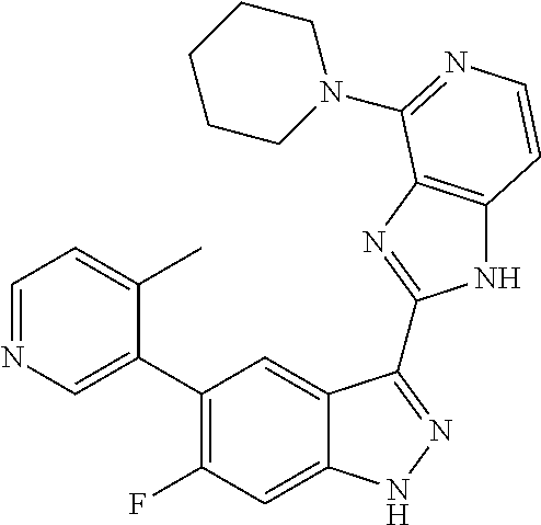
C1=C(C2=C(F)C=C3C(=C2)C(C2=NC4=C(N2)C=CN=C4N2CCCCC2)=NN3)C(C)=CC=N1
